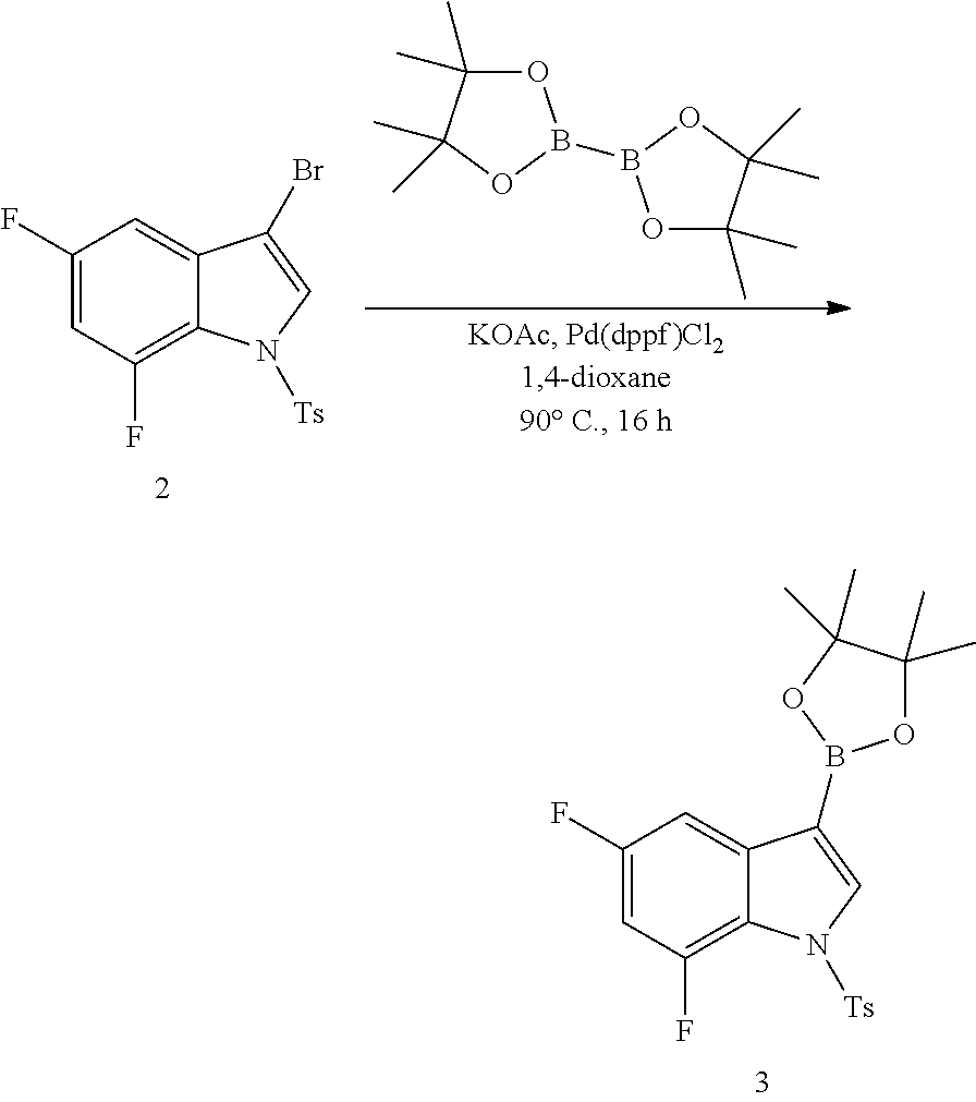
C1(F)=CC(F)=C2C(=C1)C(B1OC(C)(C)C(C)(C)O1)=CN2[Ts].C1(F)=CC(F)=C2C(=C1)C(Br)=CN2[Ts].O1C(C)(C)C(C)(C)OB1B1OC(C)(C)C(C)(C)O1
